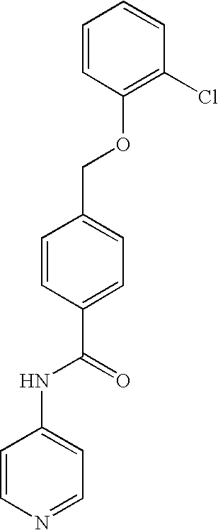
C1=CC(OCC2=CC=C(C(NC3=CC=NC=C3)=O)C=C2)=C(Cl)C=C1
